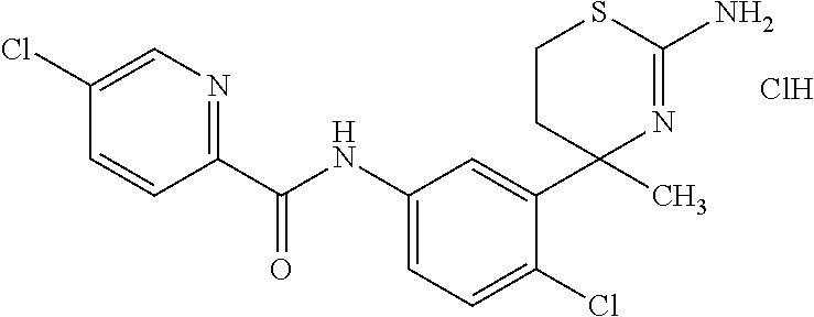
C1(C(NC2=CC=C(Cl)C(C3(C)N=C(N)SCC3)=C2)=O)=NC=C(Cl)C=C1.Cl
